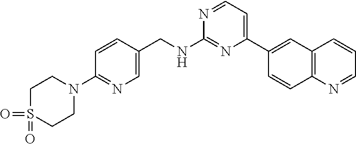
N1=CC=C(C2=CC3=C(C=C2)N=CC=C3)N=C1NCC1=CN=C(N2CCS(=O)(=O)CC2)C=C1
